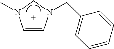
C1=CN(CC2=CC=CC=C2)CN1C
